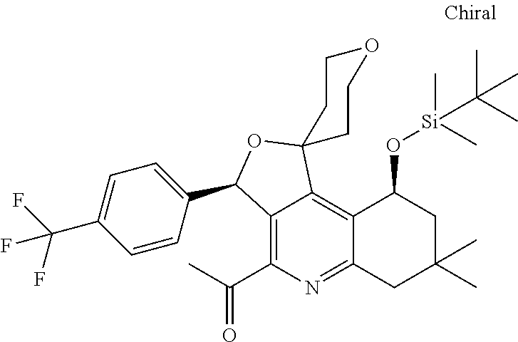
C12=C(C(C)=O)N=C3C(=C1C1(OC2C2=CC=C(C(F)(F)F)C=C2)CCOCC1)C(O[Si](C)(C)C(C)(C)C)CC(C)(C)C3
